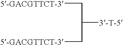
[5-GACGTTCT-3]CC([3-T-5])C[5-GACGTTCT-3]
